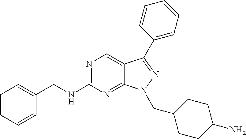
N1=C(NCC2=CC=CC=C2)N=C2C(=C1)C(C1=CC=CC=C1)=NN2CC1CCC(N)CC1
